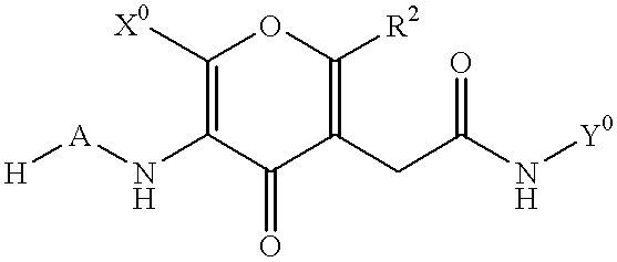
[A](NC1=C([X0])OC([R2])=C(CC(N[Y0])=O)C1=O)[H]
